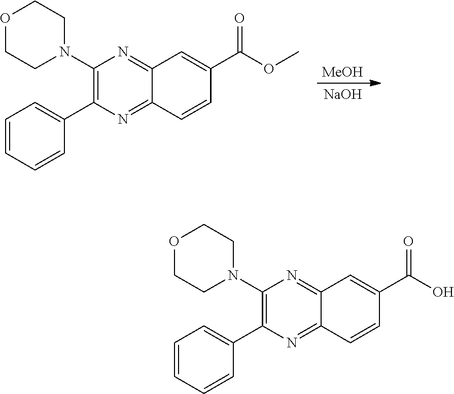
[NaOH].[MeOH].C1(N2CCOCC2)=C(C2=CC=CC=C2)N=C2C(=N1)C=C(C(=O)OC)C=C2.C1(N2CCOCC2)=C(C2=CC=CC=C2)N=C2C(=N1)C=C(C(=O)O)C=C2
